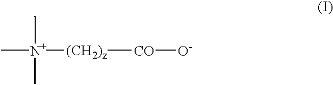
[(CH2)z]([CO][O-])[N+](C)(C)C
